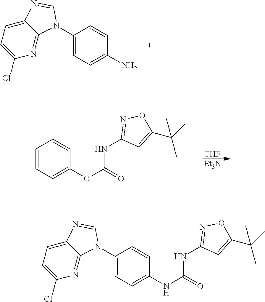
C1(N2C3=NC(Cl)=CC=C3N=C2)=CC=C(N)C=C1.[Et3N].[THF].C1=CC=C(OC(=O)NC2=NOC(C(C)(C)C)=C2)C=C1.C1(N2C3=NC(Cl)=CC=C3N=C2)=CC=C(NC(=O)NC2=NOC(C(C)(C)C)=C2)C=C1
